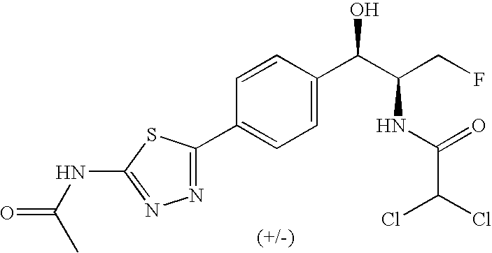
C1(C2=CC=C(C(C(CF)NC(C(Cl)Cl)=O)O)C=C2)=NN=C(NC(=O)C)S1
